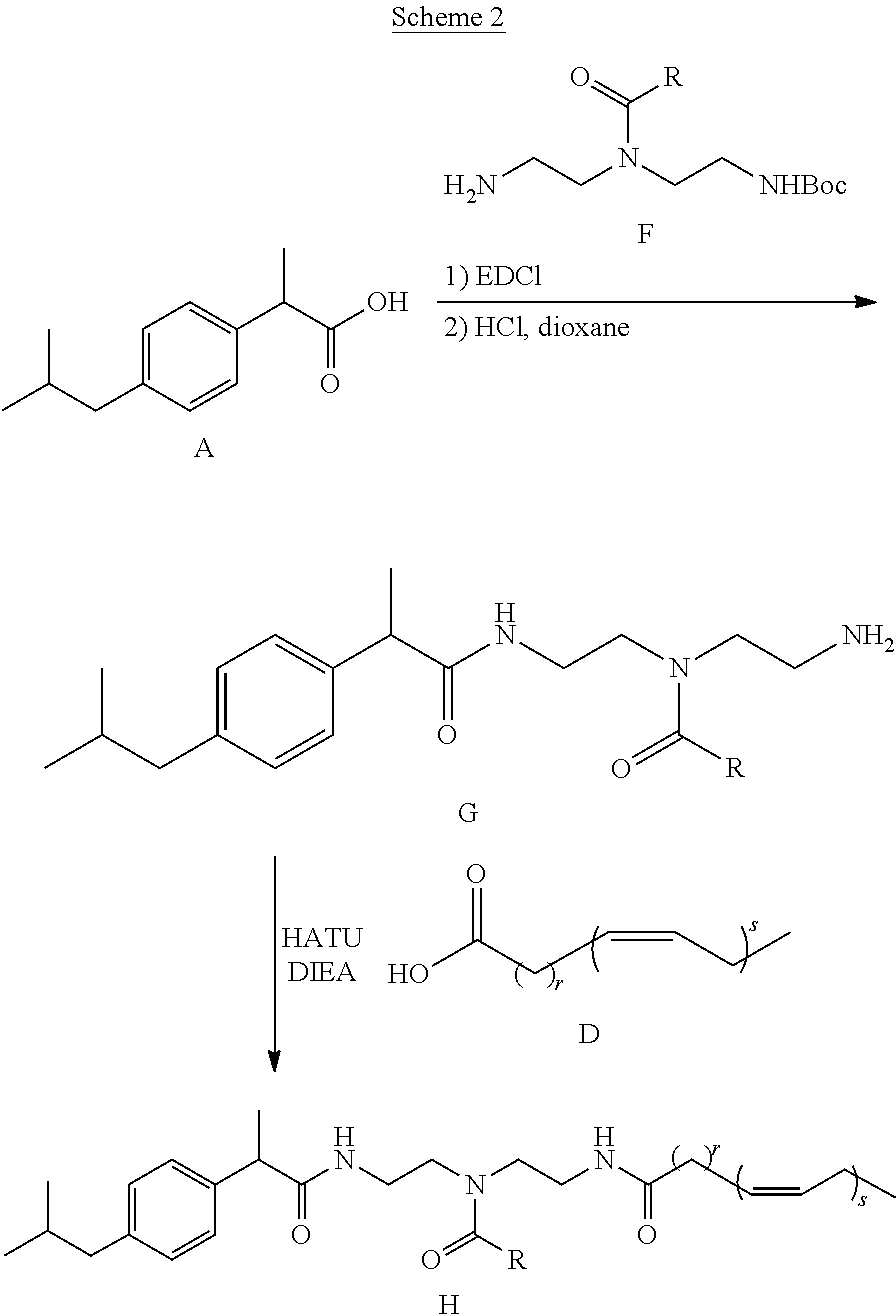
NCCN(CC[NHBoc])C(=O)[R].F.C1=C(CC(C)C)C=CC(C(C(O)=O)C)=C1.[A].C1=C(CC(C)C)C=CC(C(C(NCCN(CCN)C([R])=O)=O)C)=C1.[G].OC(CC=CCC)=O.[D].C1=C(CC(C)C)C=CC(C(C(NCCN(CCNC(=O)CC=CCC)C([R])=O)=O)C)=C1.[H]
